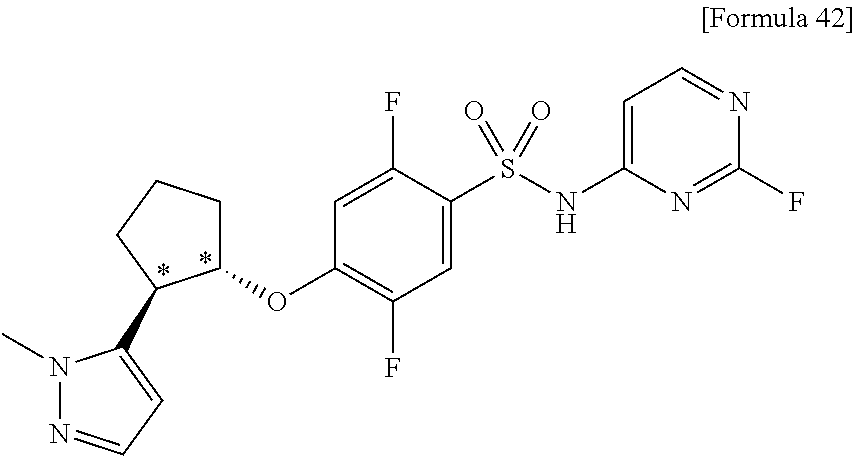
C1(OC2=C(F)C=C(S(NC3=CC=NC(F)=N3)(=O)=O)C(F)=C2)CCCC1C1=CC=NN1C
